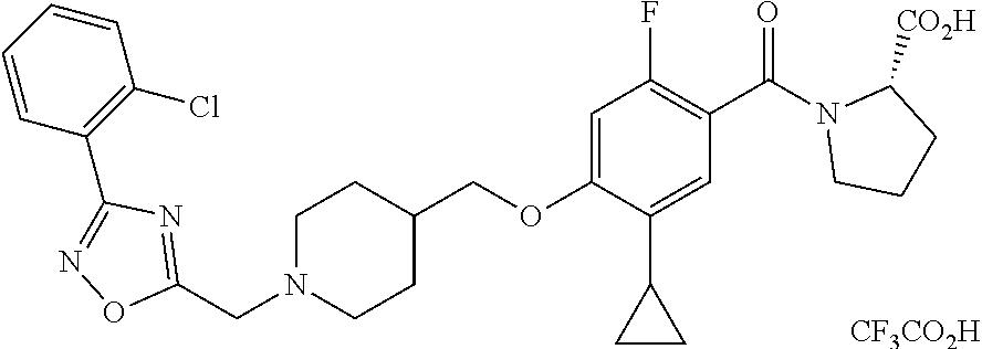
C1(OCC2CCN(CC3=NC(C4=C(Cl)C=CC=C4)=NO3)CC2)=CC(F)=C(C(N2CCCC2[CO2H])=O)C=C1C1CC1.[CF3CO2H]
